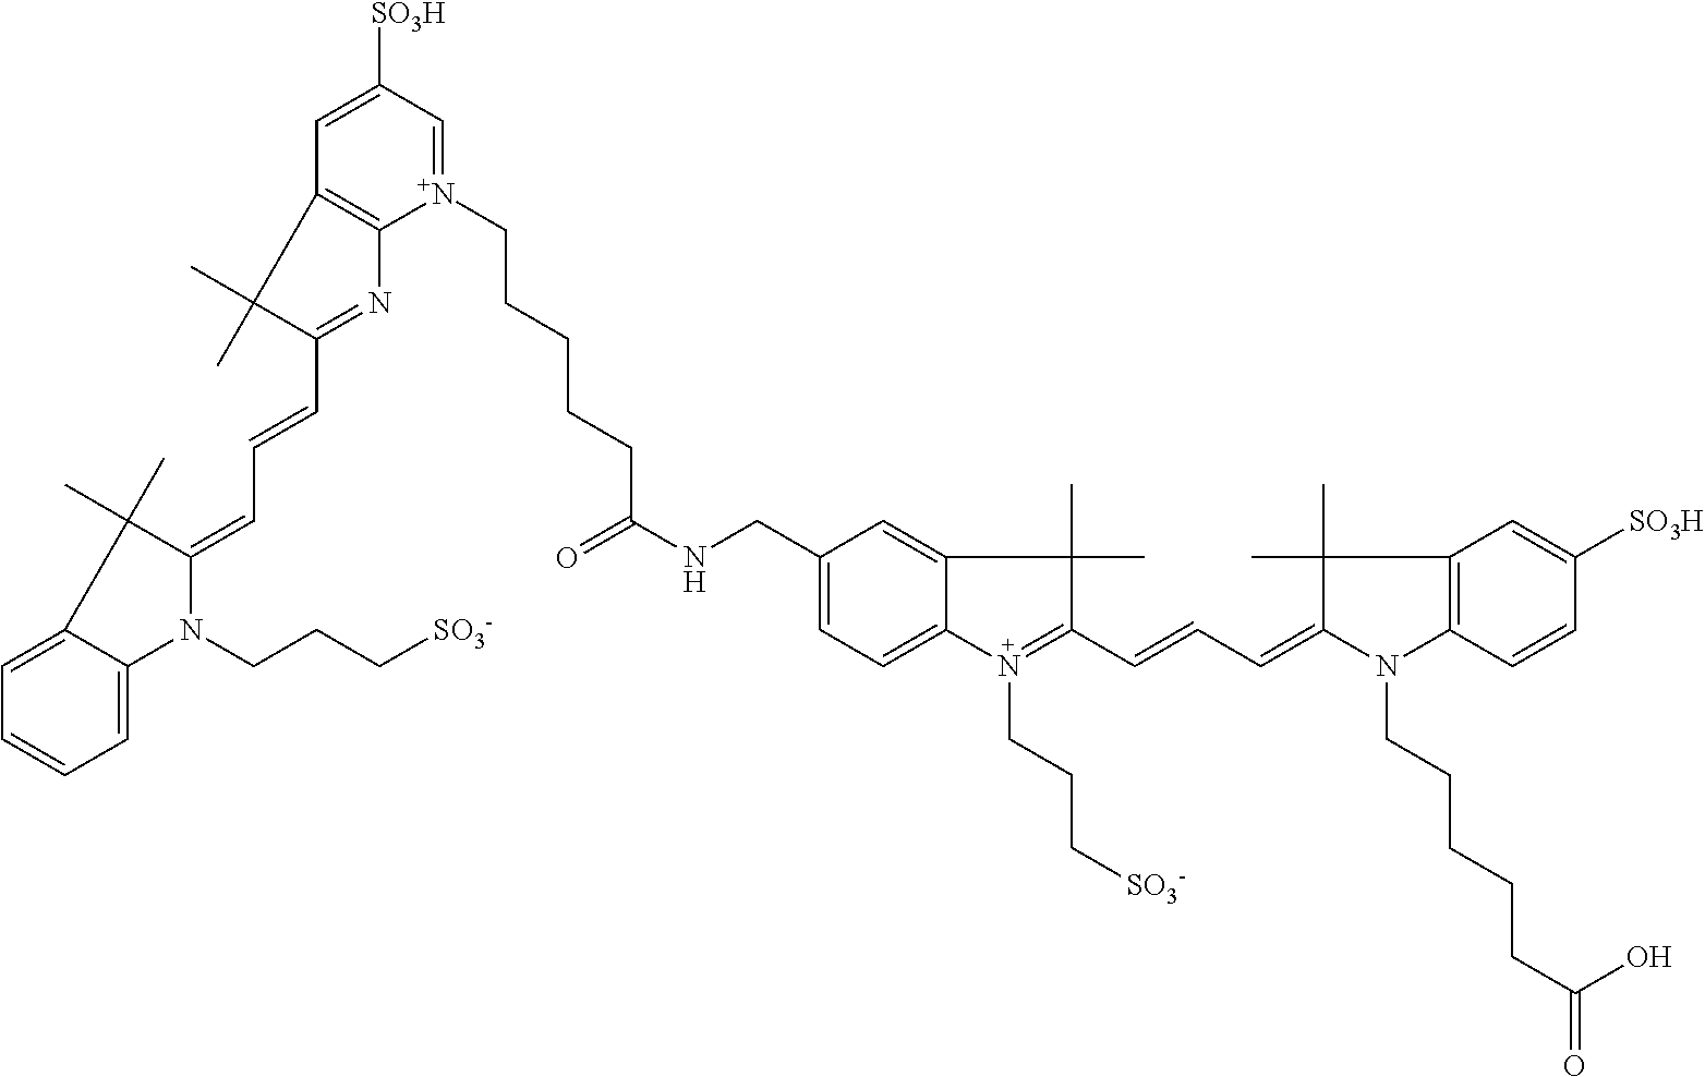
O=C(NCC1=CC=C2C(=C1)C(C)(C)C(C=CC=C1C(C)(C)C3=C(N1CCCCCC(=O)O)C=CC([SO3H])=C3)=N2CCC[SO3-])CCCCC[N+]1=CC([SO3H])=CC2=C1N=C(C=CC=C1N(CCC[SO3-])C3=CC=CC=C3C1(C)C)C2(C)C
